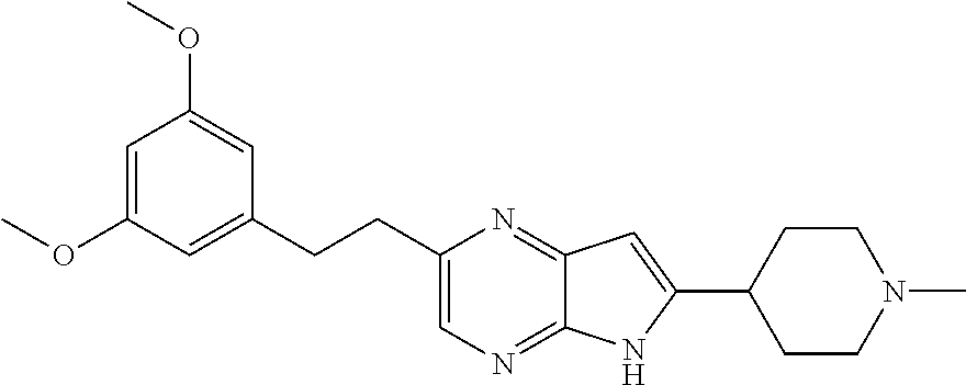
C1=C(OC)C=C(CCC2=CN=C3C(=N2)C=C(C2CCN(C)CC2)N3)C=C1OC
